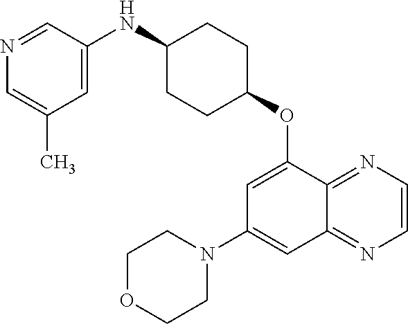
N1=CC(NC2CCC(OC3=CC(N4CCOCC4)=CC4=NC=CN=C34)CC2)=CC(C)=C1
